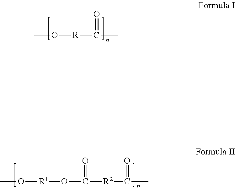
CO[R]C(C)=O.O(C([R2]C(C)=O)=O)[R1]OC
